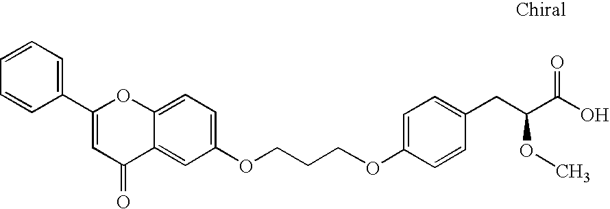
O(CCCOC1=CC=C2C(=C1)C(=O)C=C(C1=CC=CC=C1)O2)C1=CC=C(CC(C(O)=O)OC)C=C1
